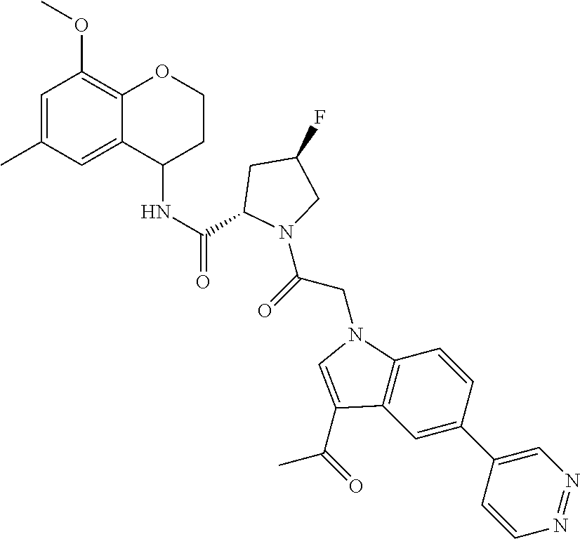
C1=C(C)C=C2C(=C1OC)OCCC2NC(=O)C1CC(F)CN1C(=O)CN1C2=C(C=C(C3=CN=NC=C3)C=C2)C(C(=O)C)=C1
